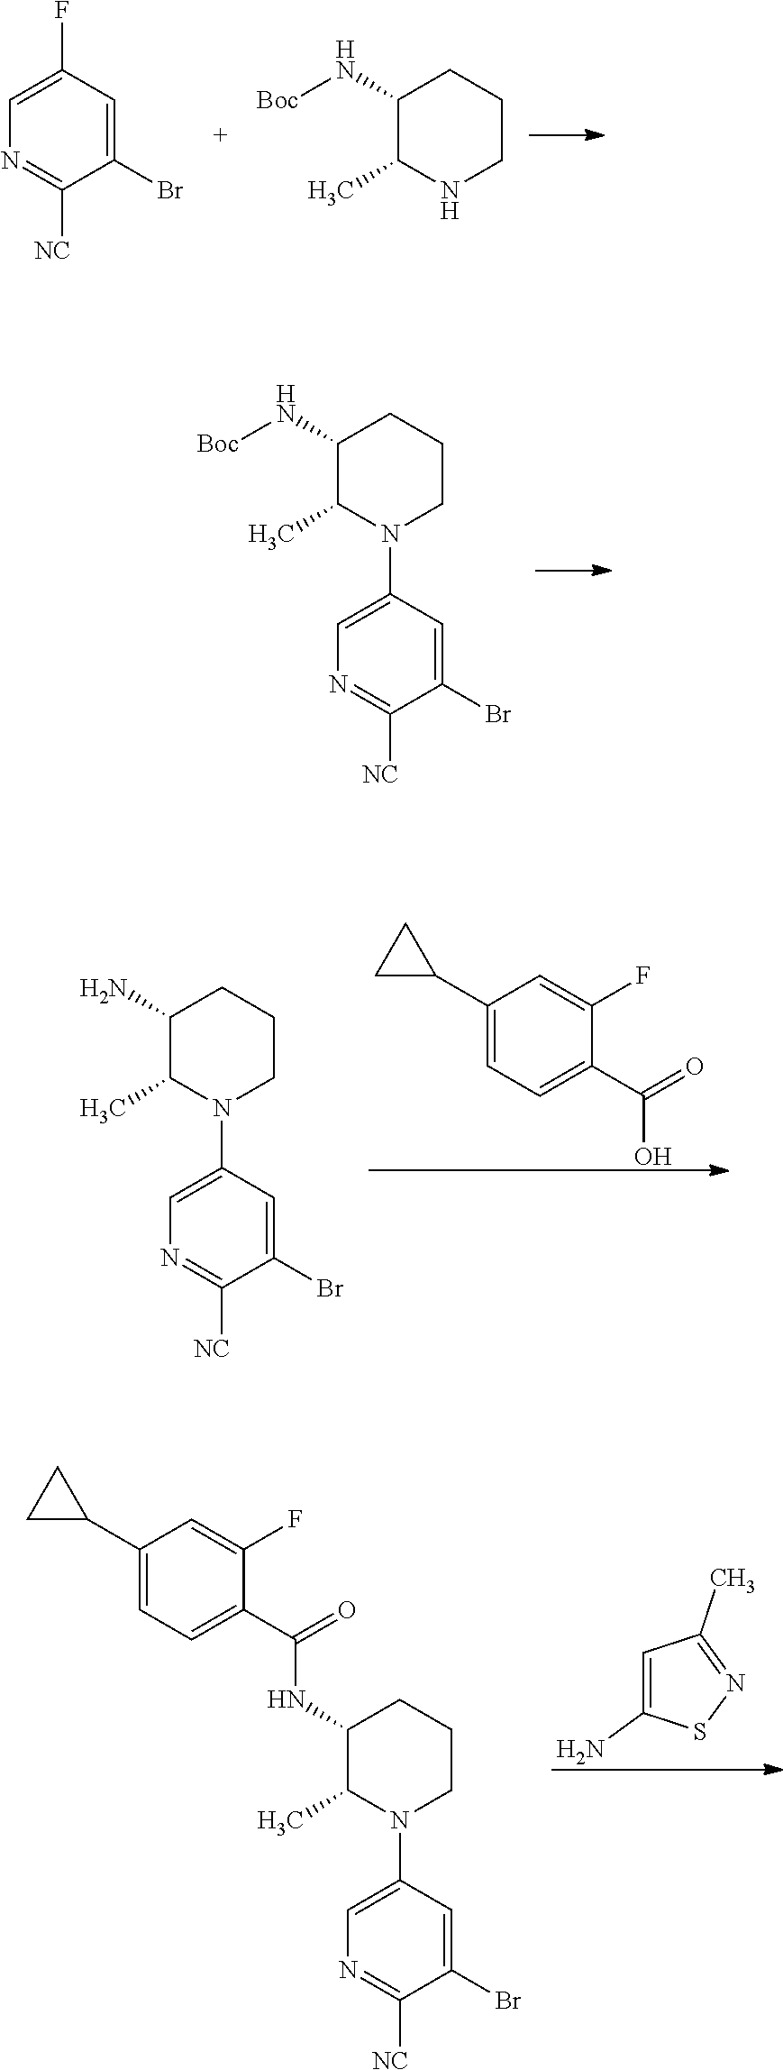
C1(Br)=CC(F)=CN=C1[NC].C1CCC(N[Boc])C(C)N1.C1CCC(N[Boc])C(C)N1C1=CN=C([NC])C(Br)=C1.C1(C2CC2)=CC=C(C(=O)O)C(F)=C1.C1CCC(N)C(C)N1C1=CN=C([NC])C(Br)=C1.C1=C(N)SN=C1C.C1CCC(NC(C2=CC=C(C3CC3)C=C2F)=O)C(C)N1C1=CN=C([NC])C(Br)=C1
